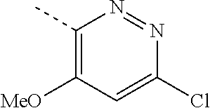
C1(C)=C([MeO])C=C(Cl)N=N1
